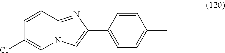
C1=CC2=NC(C3=CC=C(C)C=C3)=CN2C=C1Cl
